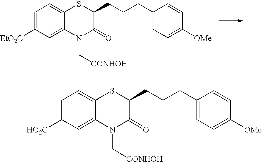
C1=C([EtO2C])C=C2C(=C1)SC(CCCC1=CC=C([OMe])C=C1)C(=O)N2C[CONHOH].C1=C([HO2C])C=C2C(=C1)SC(CCCC1=CC=C([OMe])C=C1)C(=O)N2C[CONHOH]
